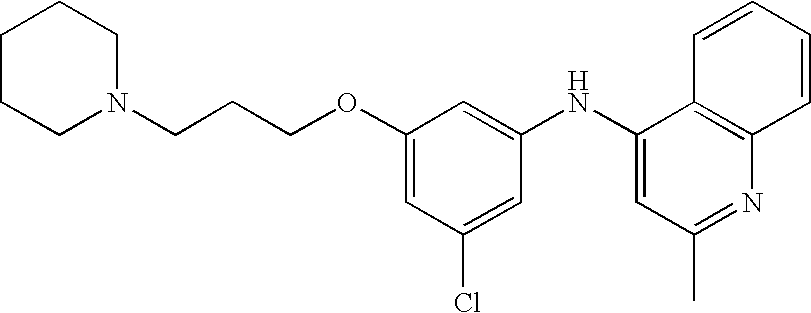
C1(NC2=CC(C)=NC3=C2C=CC=C3)=CC(OCCCN2CCCCC2)=CC(Cl)=C1
